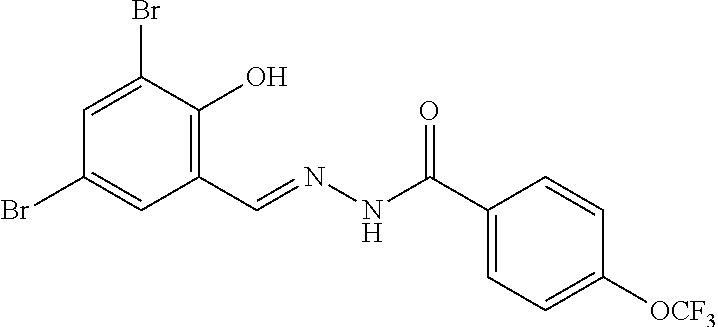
C1=C(Br)C(O)=C(C=NNC(C2=CC=C([OCF3])C=C2)=O)C=C1Br
